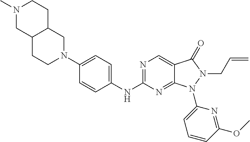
N1=C(NC2=CC=C(N3CC4C(CC3)CN(C)CC4)C=C2)N=C2C(=C1)C(=O)N(CC=C)N2C1=CC=CC(OC)=N1
